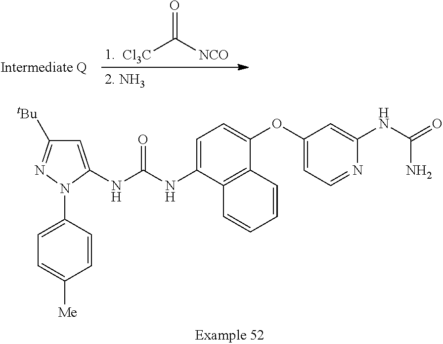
C1=C(N2C(NC(NC3=CC=C(OC4=CC=NC(NC(N)=O)=C4)C4=C3C=CC=C4)=O)=CC([tBu])=N2)C=CC([Me])=C1.[Cl3C]C([NCO])=O
